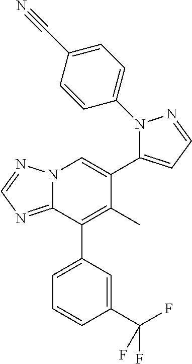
N12C(=NC=N1)C(C1=CC=CC(C(F)(F)F)=C1)=C(C)C(C1=CC=NN1C1=CC=C(C#N)C=C1)=C2
